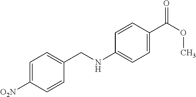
C1=C([O2N])C=CC(CNC2=CC=C(C(OC)=O)C=C2)=C1
